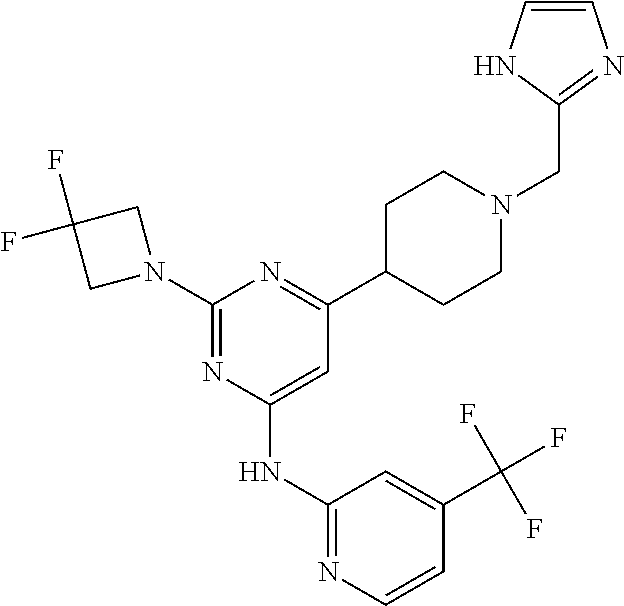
C1=C(NC2=NC=CC(C(F)(F)F)=C2)N=C(N2CC(F)(F)C2)N=C1C1CCN(CC2=NC=CN2)CC1
